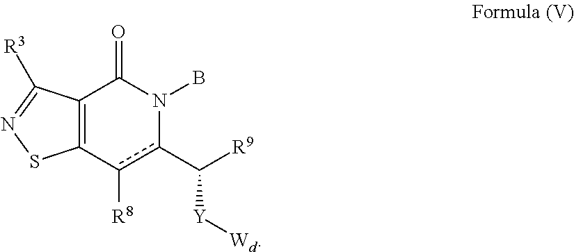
C12=C(c([R8])c(C([R9])[Y][Wd])N(B)C1=O)SN=C2[R3]
